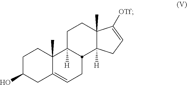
C1C(O)CC2=CCC3C([H])(C2(C)C1)CCC1(C)C3([H])CC=C1[OTf]
